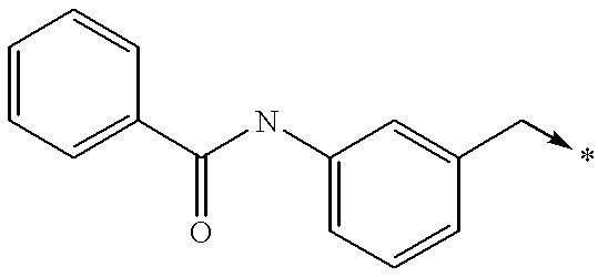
C1=CC=C(C(NC2=CC=CC(C->*)=C2)=O)C=C1
